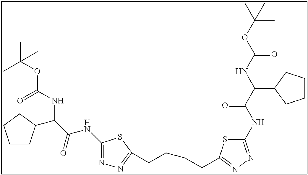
C1(NC(C(NC(OC(C)(C)C)=O)C2CCCC2)=O)=NN=C(CCCCC2=NN=C(NC(C(NC(OC(C)(C)C)=O)C3CCCC3)=O)S2)S1
